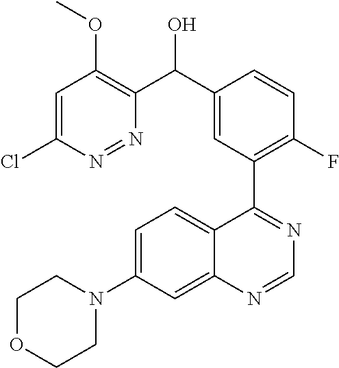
C1=C(Cl)N=NC(C(C2=CC(C3=NC=NC4=CC(N5CCOCC5)=CC=C34)=C(F)C=C2)O)=C1OC
